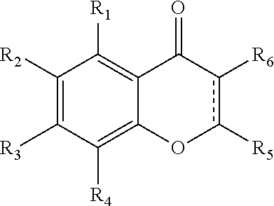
C1([R2])=C([R3])C([R4])=C2C(=C1[R1])C(=O)c([R6])c([R5])O2
